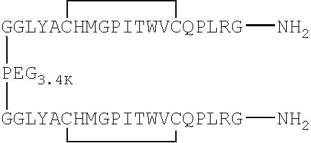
[GGLYACHMGPITWVCQPLRG]1(N)([PEG3.4K][GGLYACHMGPITWVCQPLRG]2(N)CC2)CC1
